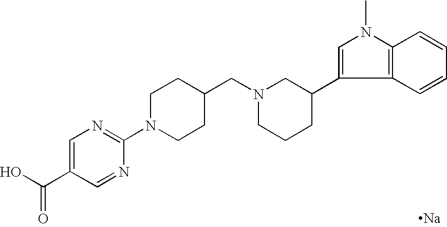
C1=C(C(O)=O)C=NC(N2CCC(CN3CCCC(C4=CN(C)C5=C4C=CC=C5)C3)CC2)=N1.[Na]
